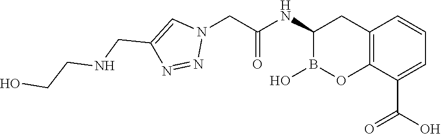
C12=C(C(C(O)=O)=CC=C1)OB(O)C(NC(=O)CN1C=C(CNCCO)N=N1)C2
